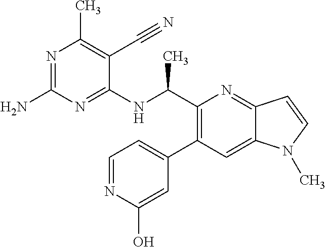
N1=C(N)N=C(NC(C2=C(C3=CC=NC(O)=C3)C=C3C(=N2)C=CN3C)C)C(C#N)=C1C
